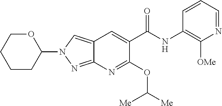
C12=CN(C3CCCCO3)N=C1N=C(OC([Me])[Me])C(C(NC1=C([OMe])N=CC=C1)=O)=C2
